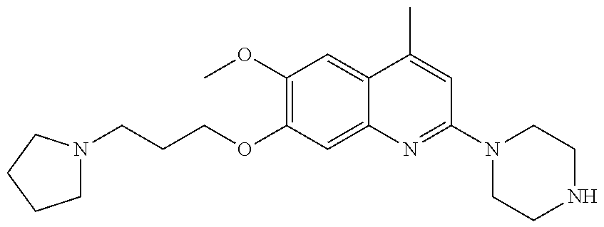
C1N(CCCOC2=C(OC)C=C3C(=C2)N=C(N2CCNCC2)C=C3C)CCC1
